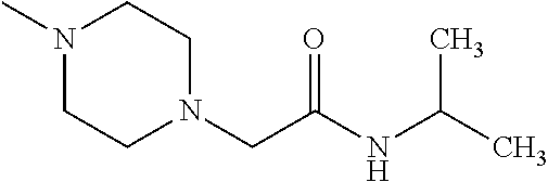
N1(C)CCN(CC(NC(C)C)=O)CC1
